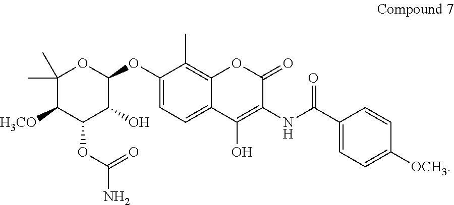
C1(OC2C(O)C(OC(N)=O)C([H3CO])C(C)(C)O2)=CC=C2C(=C1C)OC(=O)C(NC(=O)C1=CC=C([OCH3])C=C1)=C2O
